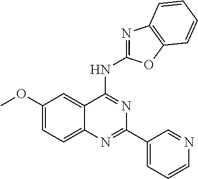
C1(OC)=CC=C2C(=C1)C(NC1=NC3=C(O1)C=CC=C3)=NC(C1=CC=CN=C1)=N2
